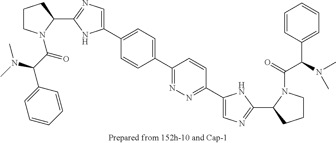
C1CN(C(C(N(C)C)C2=CC=CC=C2)=O)C(C2=NC=C(C3=CC=C(C4=NN=C(C5=CN=C(C6CCCN6C(=O)C(C6=CC=CC=C6)N(C)C)N5)C=C4)C=C3)N2)C1
